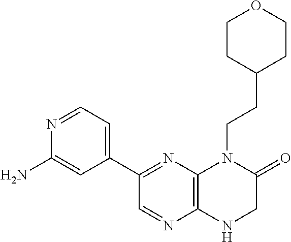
N1=CC=C(C2=NC3=C(N=C2)NCC(=O)N3CCC2CCOCC2)C=C1N
